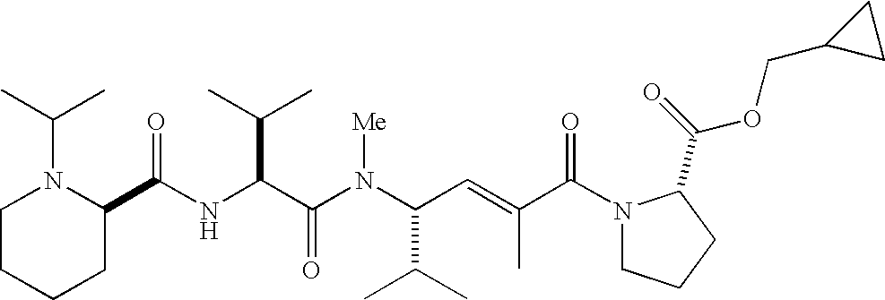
N(C(C(N(C(C(C)C)C=C(C)C(N1CCCC1C(=O)OCC1CC1)=O)[Me])=O)C(C)C)C(=O)C1N(C(C)C)CCCC1
